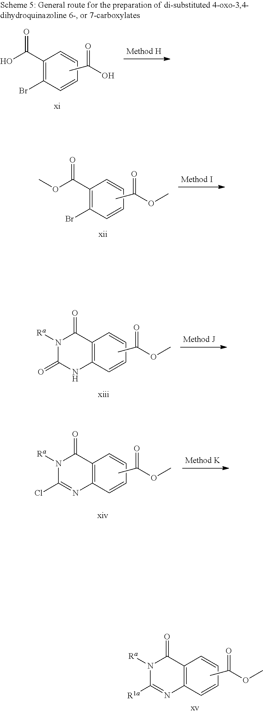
C1(C(O)=O)=C(Br)C=CC=C1.O=C(O)C.C1(C(OC)=O)=C(Br)C=CC=C1.O=C(OC)C.C12=C(C=CC=C1)NC(=O)N([Ra])C2=O.O=C(OC)C.C12=C(C=CC=C1)N=C(Cl)N([Ra])C2=O.O=C(OC)C.C12=C(C=CC=C1)N=C([R1a])N([Ra])C2=O.O=C(OC)C
